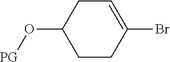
C1CC(Br)=CCC1O[PG]
